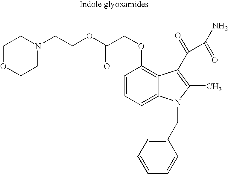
C1OCCN(CCOC(COC2=C3C(=CC=C2)N(CC2=CC=CC=C2)C(C)=C3C(=O)C(N)=O)=O)C1
